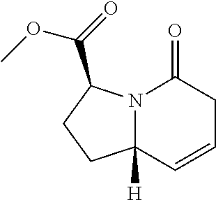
C12([H])N(C(C(=O)OC)CC1)C(=O)CC=C2
